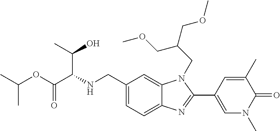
C1(CNC(C(OC(C)C)=O)C(O)C)=CC=C2C(=C1)N(CC(COC)COC)C(C1=CN(C)C(=O)C(C)=C1)=N2
